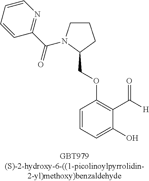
C1CN(C(=O)C2=NC=CC=C2)C(COC2=C(C([H])=O)C(O)=CC=C2)C1
